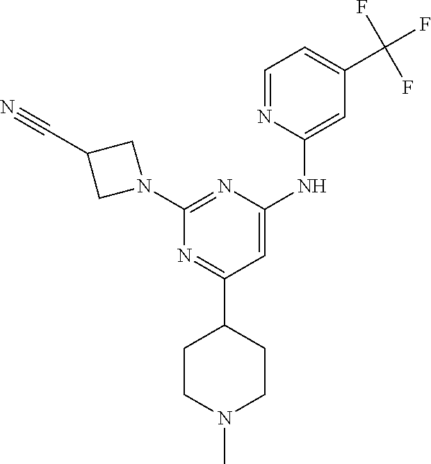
C1(C2=NC(N3CC(C#N)C3)=NC(NC3=CC(C(F)(F)F)=CC=N3)=C2)CCN(C)CC1
